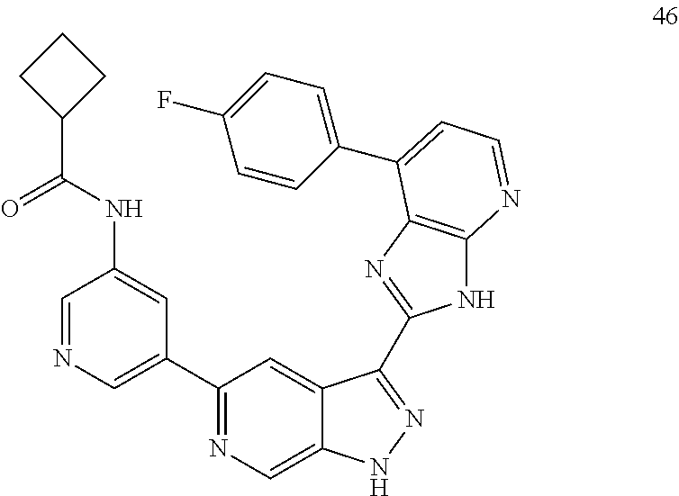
C1(C2=CN=CC(NC(=O)C3CCC3)=C2)=NC=C2C(=C1)C(C1=NC3=C(N1)N=CC=C3C1=CC=C(F)C=C1)=NN2
